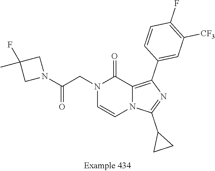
N1(CC(N2CC(C)(F)C2)=O)C=CN2C(=C(C3=CC([CF3])=C(F)C=C3)N=C2C2CC2)C1=O
